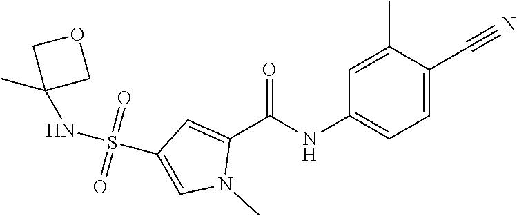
N(S(=O)(=O)C1=CN(C)C(C(NC2=CC=C(C#N)C(C)=C2)=O)=C1)C1(C)COC1
